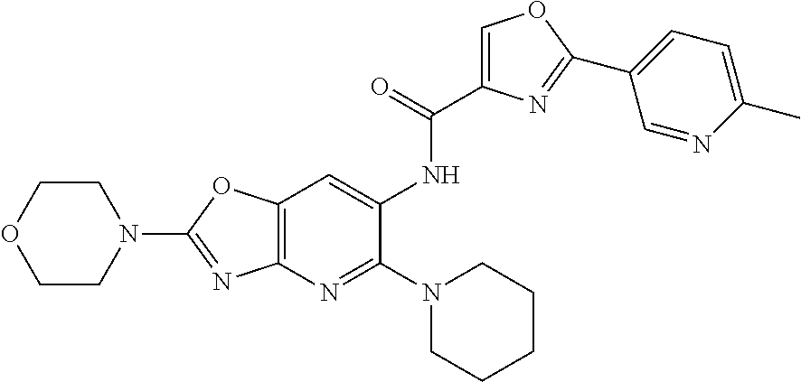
C1(N2CCCCC2)=NC2=C(C=C1NC(C1=COC(C3=CC=C(C)N=C3)=N1)=O)OC(N1CCOCC1)=N2
